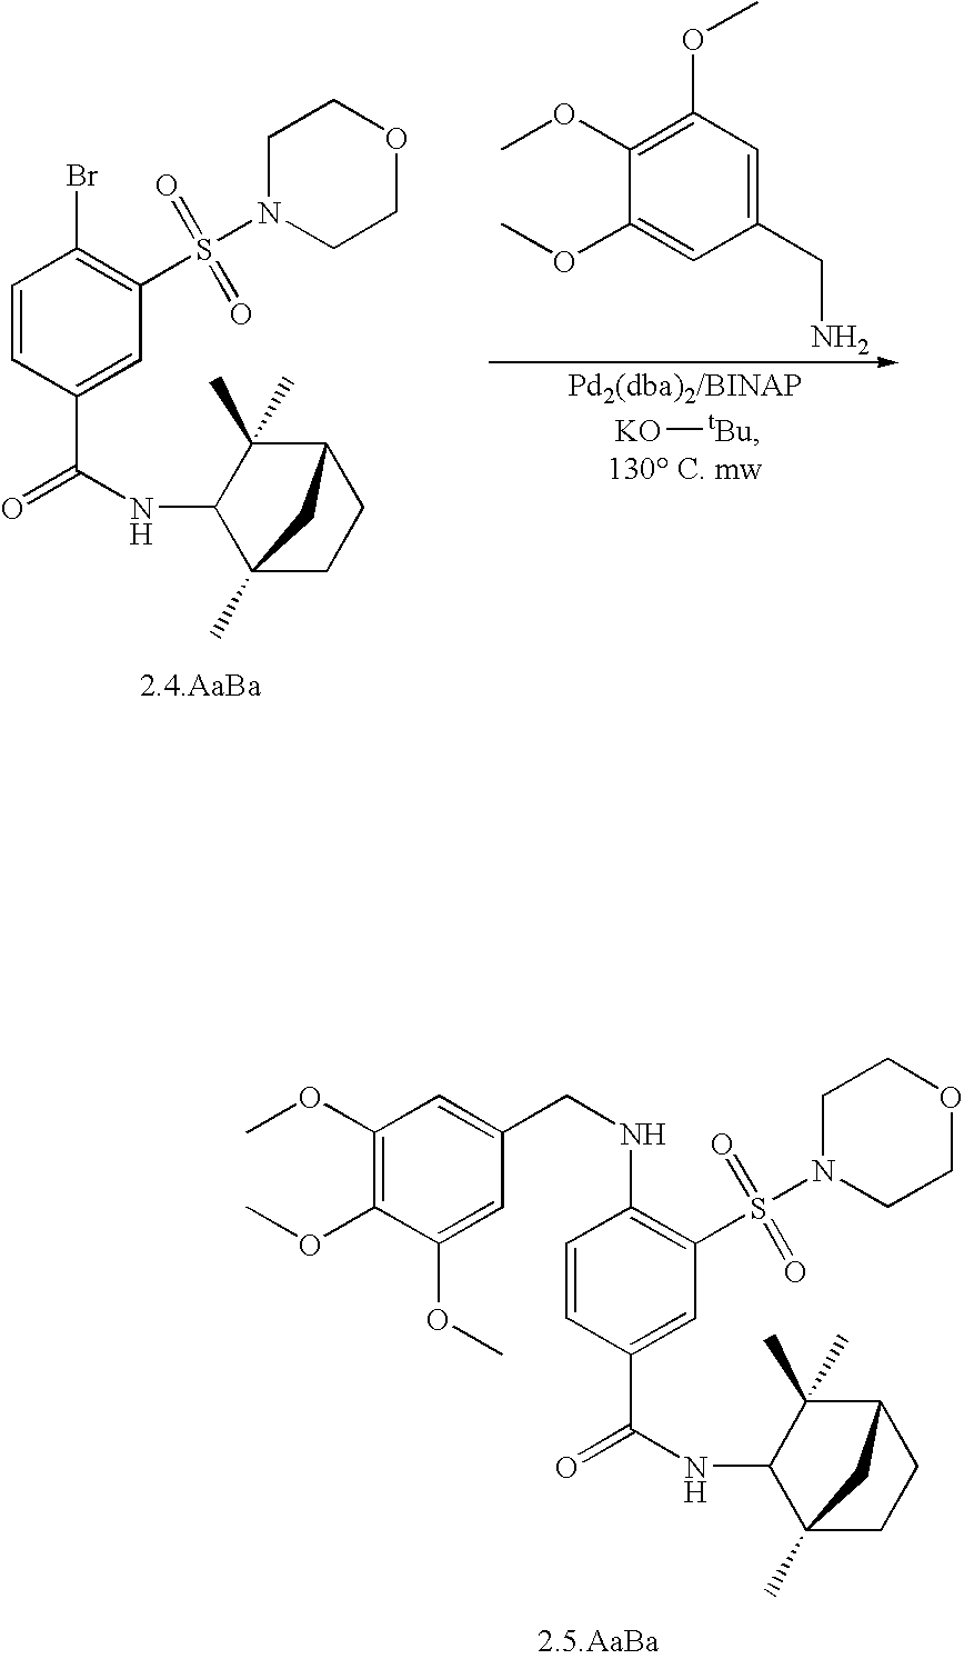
C1=CC(C(=O)NC2C(C)(C)C3CCC2(C)C3)=CC(S(N2CCOCC2)(=O)=O)=C1NCC1=CC(OC)=C(OC)C(OC)=C1.[2.5.AaBa].C1=CC(C(=O)NC2C(C)(C)C3CCC2(C)C3)=CC(S(N2CCOCC2)(=O)=O)=C1Br.C1(OC)=C(OC)C(OC)=CC(CN)=C1.[KO][tBu]
